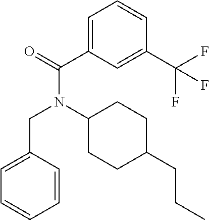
C1=C(C(=O)N(C2CCC(CCC)CC2)CC2=CC=CC=C2)C=C(C(F)(F)F)C=C1
